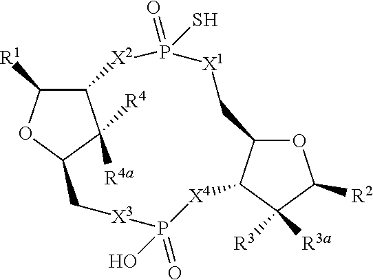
C12C([R1])OC(C1([R4a])[R4])C[X3]P(=O)(O)[X4]C1C(OC([R2])C1([R3])[R3a])C[X1]P(=O)(S)[X2]2
